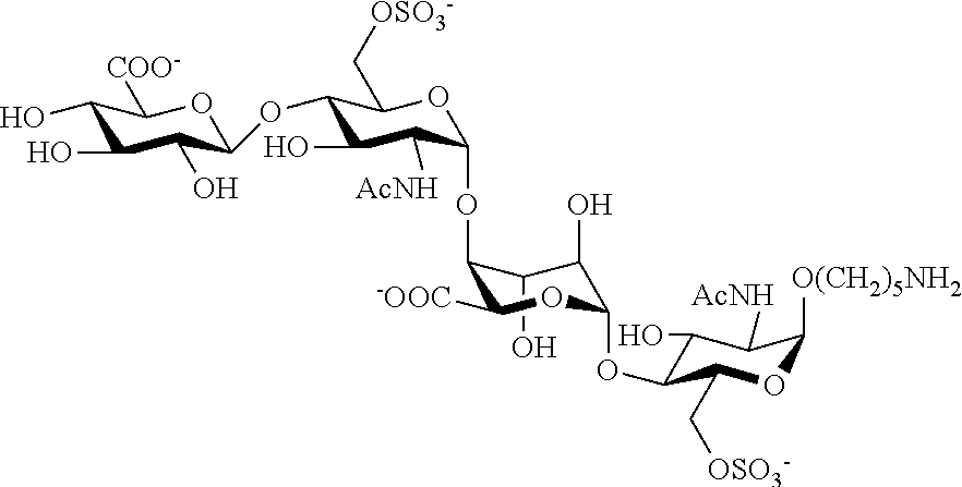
C1(O)C(OC2C([AcNH])C(O)C(OC3C(O)C(O)C(O)C([COO-])O3)C(C[OSO3-])O2)C([-OOC])OC(OC2C(O)C([AcNH])C([O(CH2)5NH2])OC2C[OSO3-])C1O
